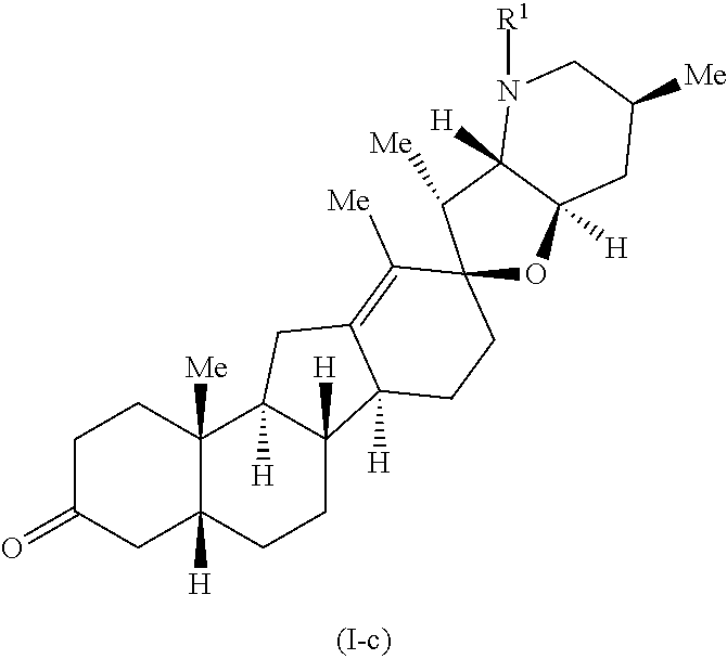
C1C(=O)CC2([H])C([Me])(C1)C1([H])C([H])(CC2)C2([H])C(=C([Me])C3(CC2)OC2([H])CC([Me])CN([R1])C2([H])C3[Me])C1
